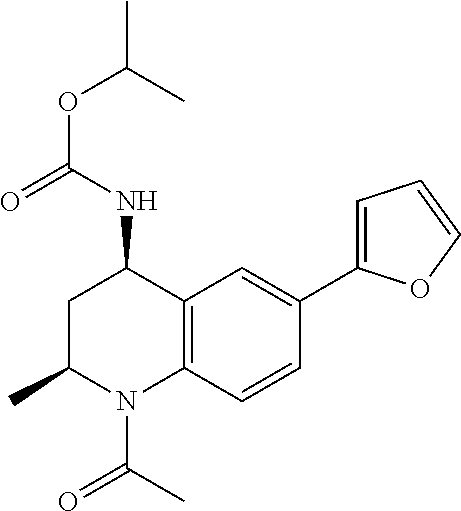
C(OC(C)C)(=O)NC1CC(C)N(C(C)=O)C2=C1C=C(C1=CC=CO1)C=C2
